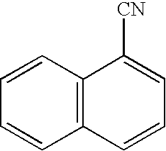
C1=CC2=C(C=C1)C([CN])=CC=C2
